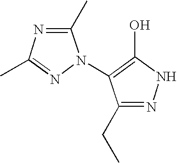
N1=C(CC)C(N2C(C)=NC(C)=N2)=C(O)N1
